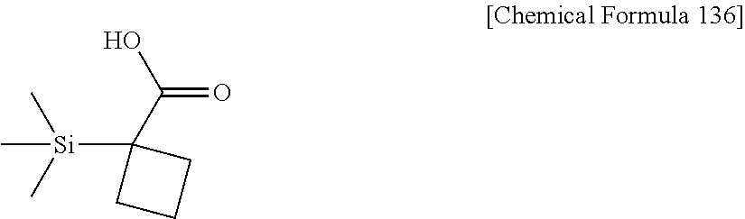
OC(C1([Si](C)(C)C)CCC1)=O
